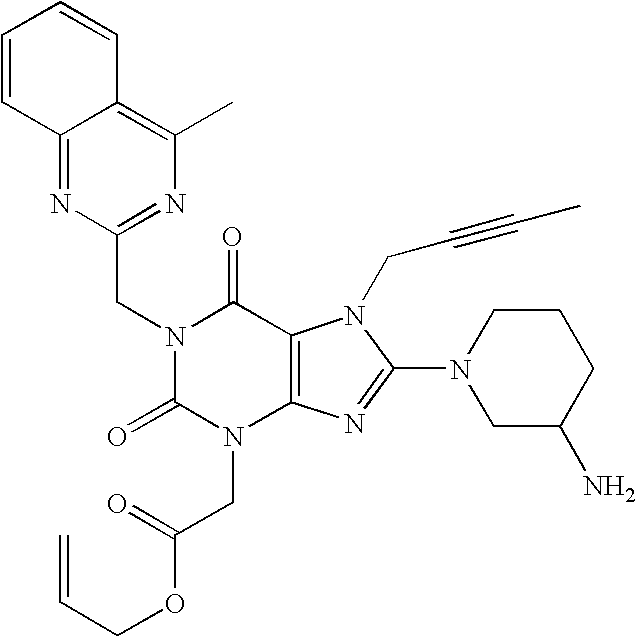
C12=NC(CN3C(=O)N(CC(OCC=C)=O)C4=C(C3=O)N(CC#CC)C(N3CC(N)CCC3)=N4)=NC(C)=C1C=CC=C2
